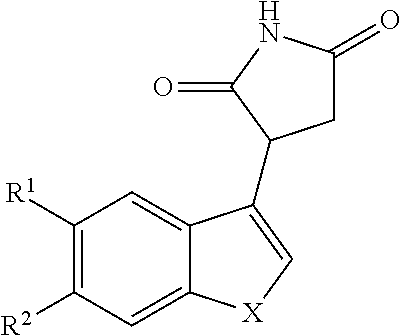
C1([R1])=C([R2])C=C2C(=C1)C(C1CC(=O)NC1=O)=C[X]2
